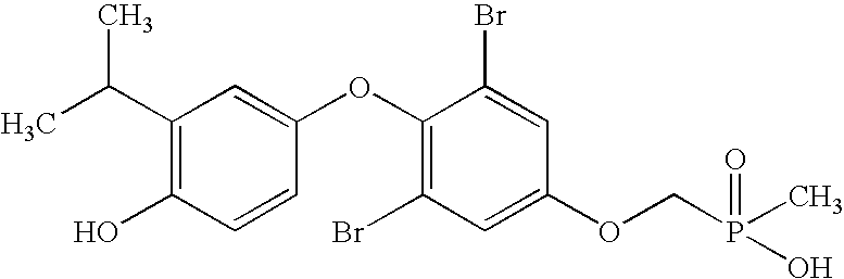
C1(C(C)C)=C(O)C=CC(OC2=C(Br)C=C(OCP(O)(C)=O)C=C2Br)=C1
